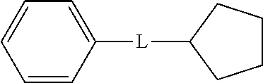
C1=CC=C([L]C2CCCC2)C=C1
